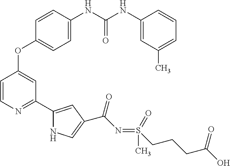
C1=C(NC(NC2=CC(C)=CC=C2)=O)C=CC(OC2=CC(C3=CC(C(N=S(=O)(CCCC(O)=O)C)=O)=CN3)=NC=C2)=C1
